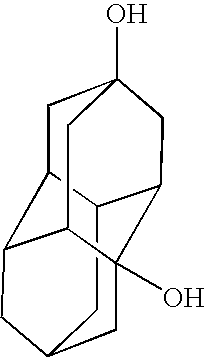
C12CC3CC4(O)C1CC1(O)CC2C(C3)C4C1
